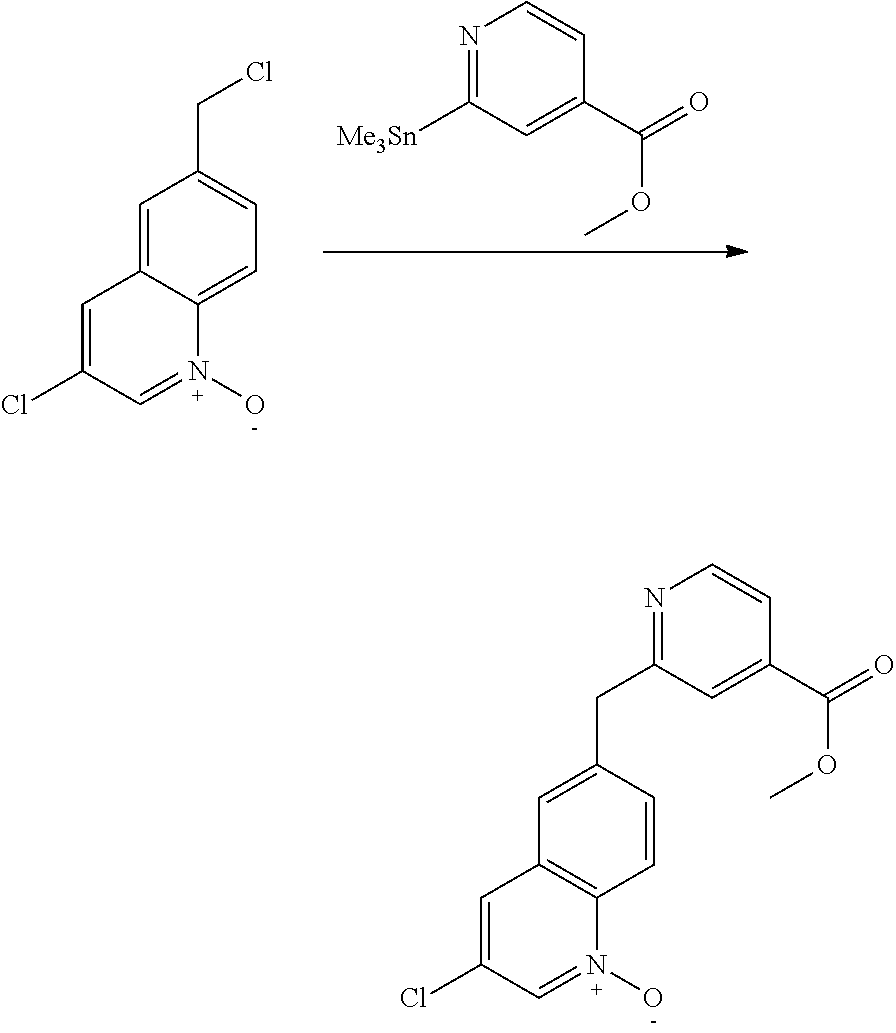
[Me3Sn]C1=NC=CC(C(=O)OC)=C1.C1=C2C(=CC=C1CCl)N(O)=CC(Cl)=C2.C12=C(N(O)=CC(Cl)=C1)C=CC(CC1=NC=CC(C(=O)OC)=C1)=C2
